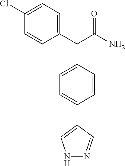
C1(C(C(N)=O)C2=CC=C(C3=CNN=C3)C=C2)=CC=C(Cl)C=C1
